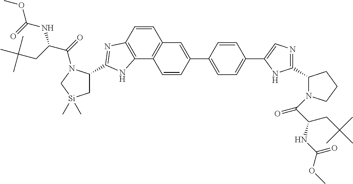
C1(C2=CC3=C(C4=C(C=C3)N=C(C3C[Si](C)(C)CN3C(=O)C(CC(C)(C)C)NC(OC)=O)N4)C=C2)=CC=C(C2=CN=C(C3N(C(=O)C(NC(OC)=O)CC(C)(C)C)CCC3)N2)C=C1
